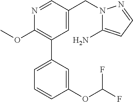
C1(OC)=C(C2=CC=CC(OC(F)F)=C2)C=C(CN2C(N)=CC=N2)C=N1
